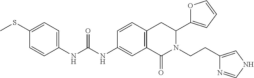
S(C1=CC=C(NC(=O)NC2=CC3=C(C=C2)CC(C2=CC=CO2)N(CCC2=CNC=N2)C3=O)C=C1)C
